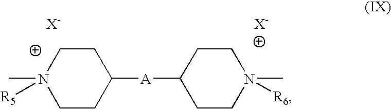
C1CN(C)([R5])CCC1[A]C1CCN(C)([R6])CC1
